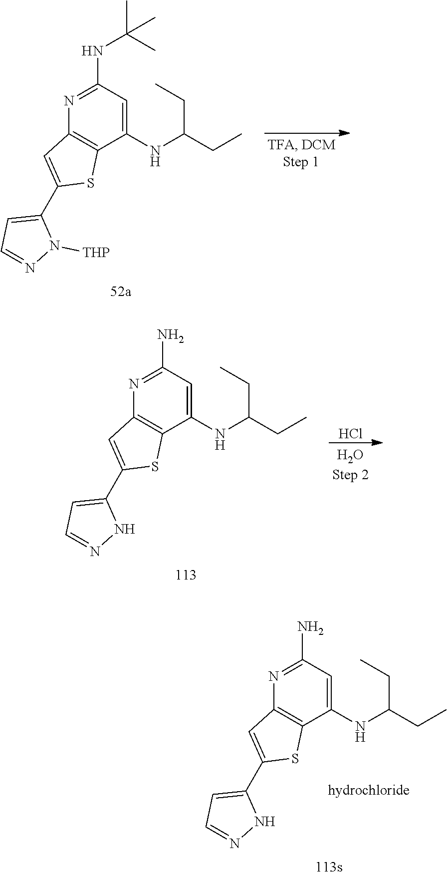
N1=C(N)C=C(NC(CC)CC)C2=C1C=C(C1=CC=NN1)S2.N1=C(NC(C)(C)C)C=C(NC(CC)CC)C2=C1C=C(C1=CC=NN1[THP])S2.N1=C(N)C=C(NC(CC)CC)C2=C1C=C(C1=CC=NN1)S2.Cl
